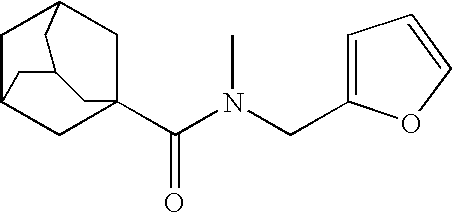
C1C2CC3(C(N(CC4=CC=CO4)C)=O)CC1CC(C2)C3
